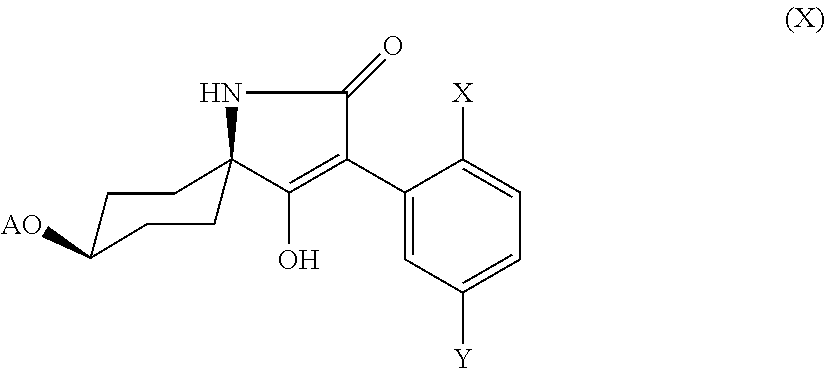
C1C([AO])CCC2(C1)C(O)=C(C1=CC([Y])=CC=C1[X])C(=O)N2
